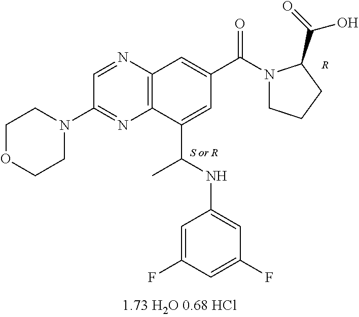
C1OCCN(C2=NC3=C(N=C2)C=C(C(=O)N2CCCC2C(=O)O)C=C3C(NC2=CC(F)=CC(F)=C2)C)C1.[R]
